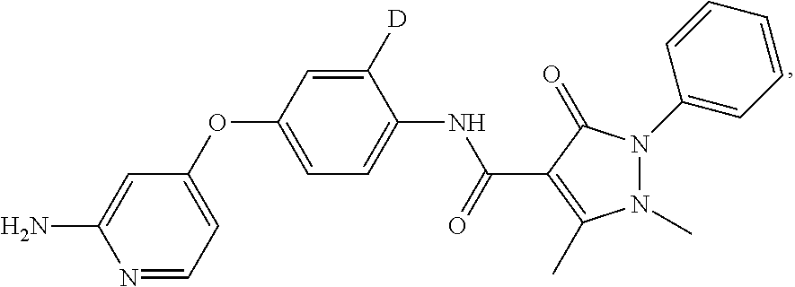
C1(OC2=CC=C(NC(C3=C(C)N(C)N(C4=CC=CC=C4)C3=O)=O)C([D])=C2)=CC=NC(N)=C1
